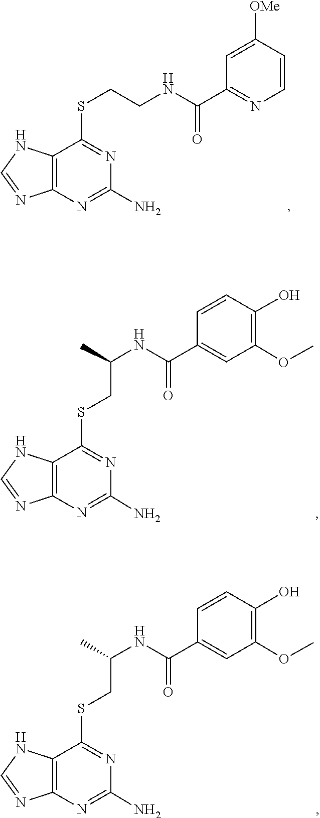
C1(N)=NC2=C(NC=N2)C(SCCNC(C2=NC=CC([OMe])=C2)=O)=N1.C1(N)=NC2=C(NC=N2)C(SCC(NC(C2=CC(OC)=C(O)C=C2)=O)C)=N1.C1(N)=NC2=C(NC=N2)C(SCC(NC(C2=CC(OC)=C(O)C=C2)=O)C)=N1
